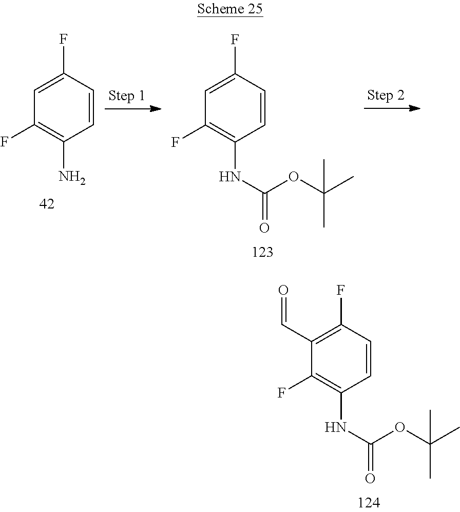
C1=CC(F)=CC(F)=C1N.C1=CC(F)=CC(F)=C1NC(=O)OC(C)(C)C.C1=CC(F)=C(C=O)C(F)=C1NC(=O)OC(C)(C)C
